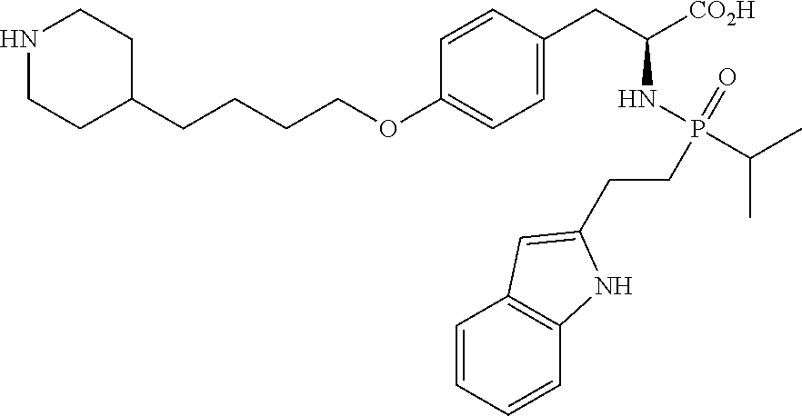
N1CCC(CCCCOC2=CC=C(CC([CO2H])NP(=O)(C(C)C)CCC3=CC4=C(C=CC=C4)N3)C=C2)CC1
